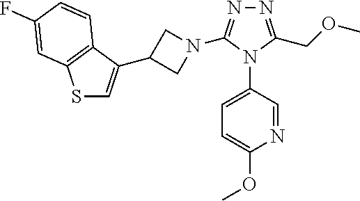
N1=C(COC)N(C2=CC=C(OC)N=C2)C(N2CC(C3=CSC4=C3C=CC(F)=C4)C2)=N1
